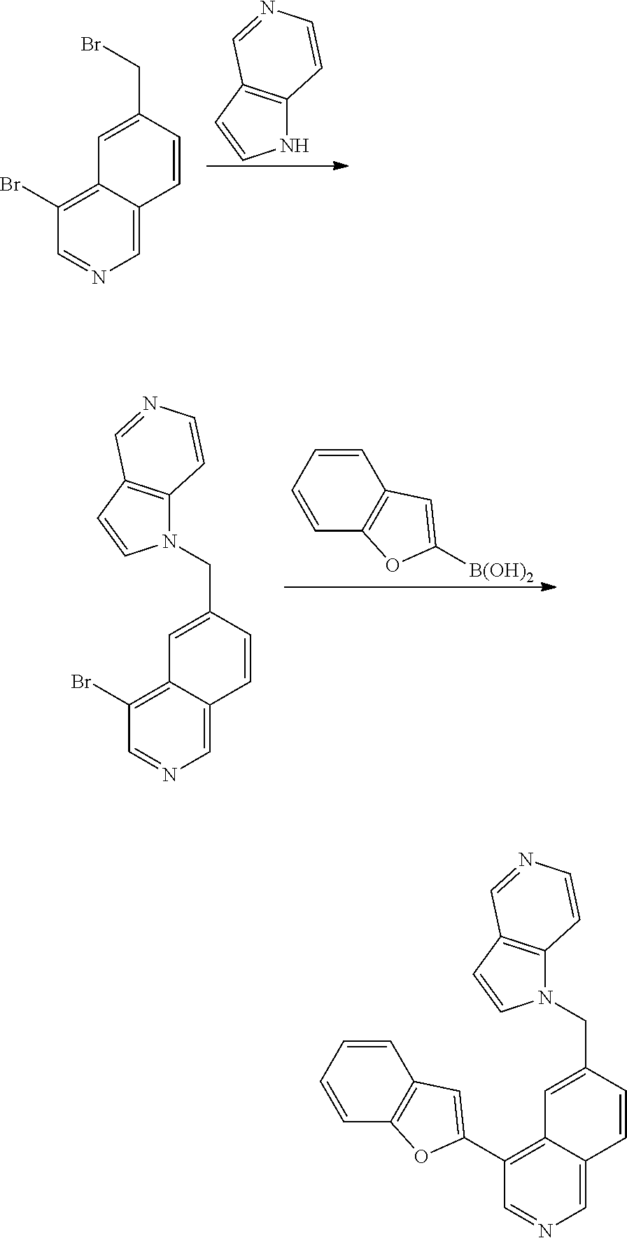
N1C2=C(C=C1)C=NC=C2.C1(Br)=C2C(=CN=C1)C=CC(CBr)=C2.C1=CC2=C(C=C1)C=C([B(OH)2])O2.C1(Br)=C2C(=CN=C1)C=CC(CN1C3=C(C=C1)C=NC=C3)=C2.C1(C2=CC3=C(C=CC=C3)O2)=C2C(=CN=C1)C=CC(CN1C3=C(C=C1)C=NC=C3)=C2
